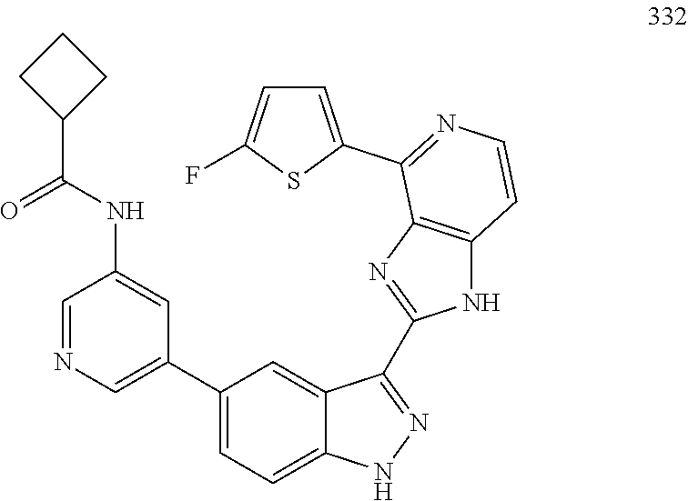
C1=NC=C(C2=CC=C3C(=C2)C(C2=NC4=C(N2)C=CN=C4C2=CC=C(F)S2)=NN3)C=C1NC(C1CCC1)=O
